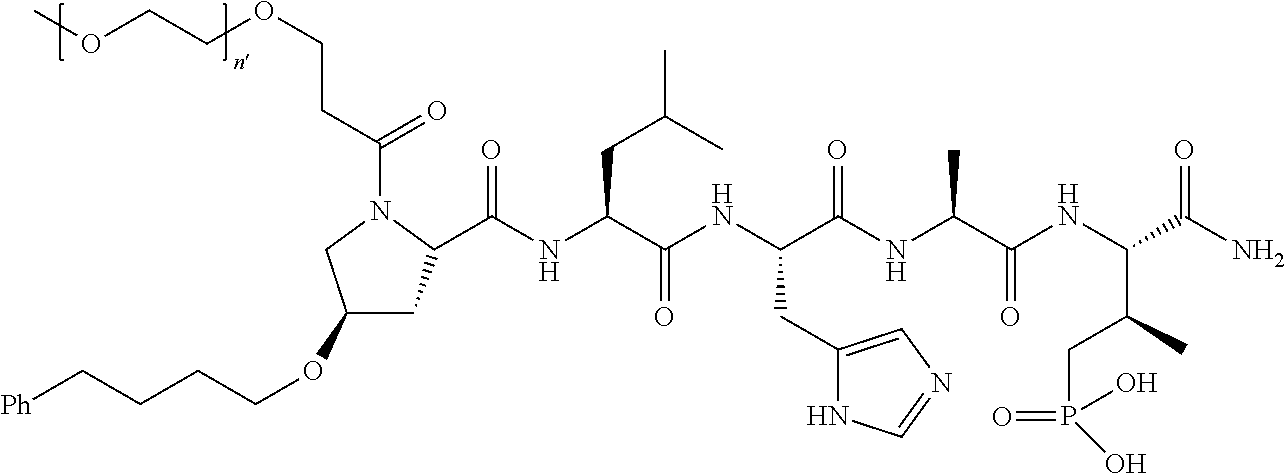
C(NC(C(NC(C(NC(C(NC(C(N)=O)C(CP(=O)(O)O)C)=O)C)=O)CC1=CN=CN1)=O)CC(C)C)(=O)C1CC(OCCCC[Ph])CN1C(CCOCCOC)=O
